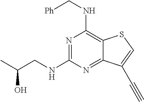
N(C1=NC(NC[Ph])=C2C(=N1)C(C#C)=CS2)CC(C)O
